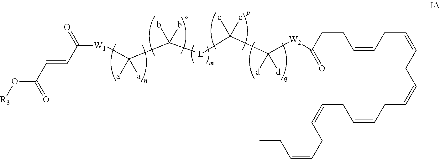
C(C([L]C(C([W2]C(=O)CCC=CCC=CCC=CCC=CCC=CCC=CCC)([d])[d])(c)c)(b)b)([W1]C(C=CC(O[R3])=O)=O)([a])[a]
